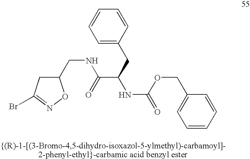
C1=C(CC(NC(=O)OCC2=CC=CC=C2)C(=O)NCC2CC(Br)=NO2)C=CC=C1
